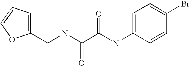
C1=C(CNC(C(NC2=CC=C(Br)C=C2)=O)=O)OC=C1
